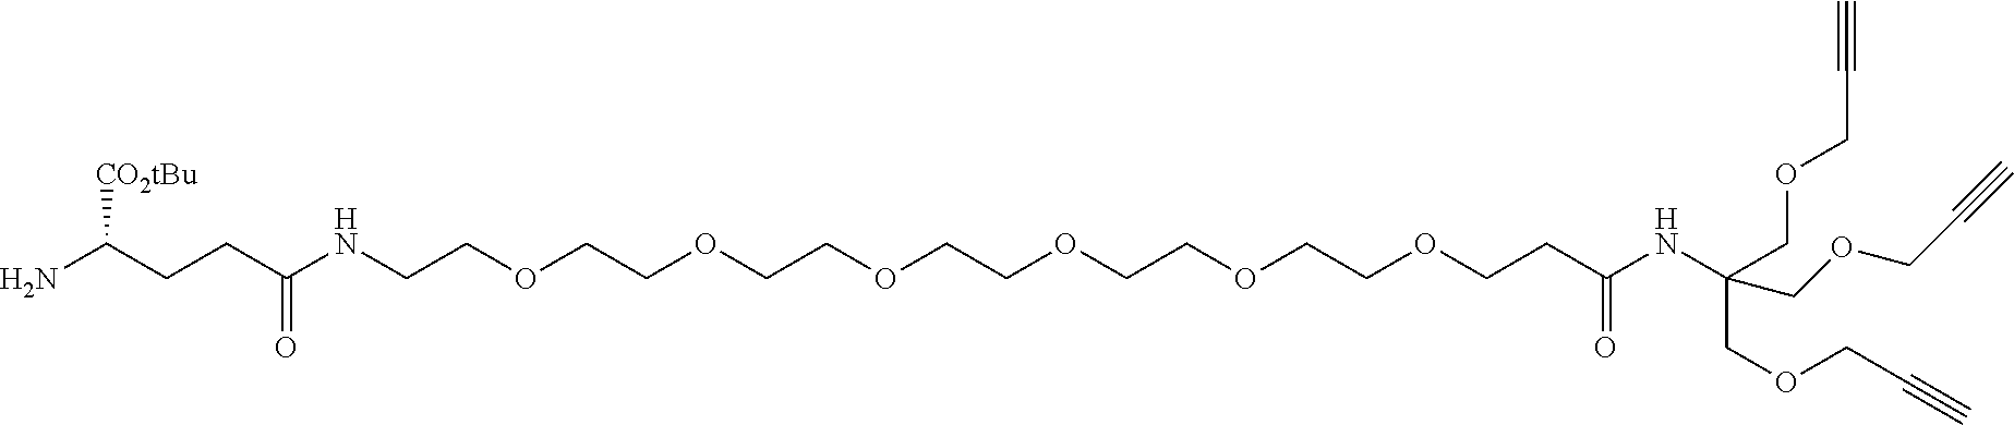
NC(CCC(NCCOCCOCCOCCOCCOCCOCCC(NC(COCC#C)(COCC#C)COCC#C)=O)=O)[CO2tBu]
